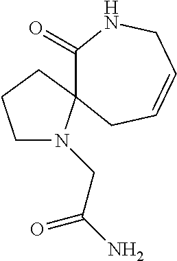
C1(=O)NCC=CCC12N(CC(N)=O)CCC2
